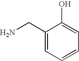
NCC1=CC=CC=C1O
